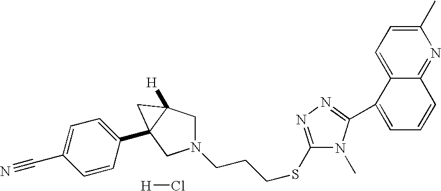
C1=C2C(=NC(C)=C1)C=CC=C2C1=NN=C(SCCCN2CC3([H])C(C4=CC=C(C#N)C=C4)(C2)C3)N1C.[H]Cl
